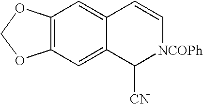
C12=C(C=C3C(=C1)C=C[NCOPh]C3[CN])OCO2
